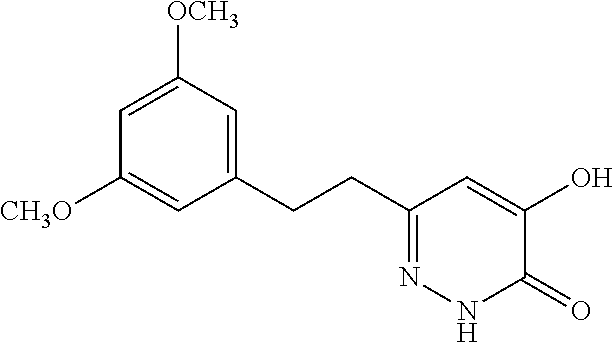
C1(CCC2=CC([OCH3])=CC([CH3O])=C2)=NNC(=O)C(O)=C1
